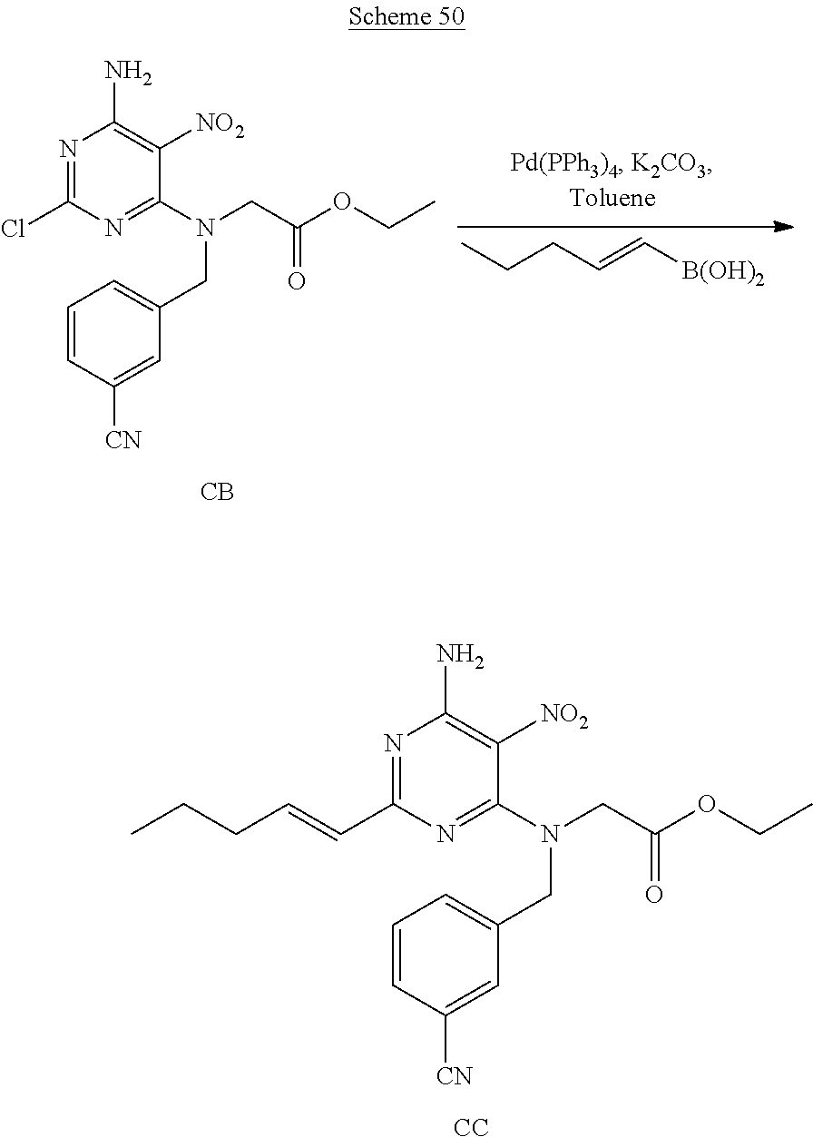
N1=C(Cl)N=C(N(CC(OCC)=O)CC2=CC=CC([CN])=C2)C([NO2])=C1N.[CB].CCCC=C[B(OH)2].N1=C(C=CCCC)N=C(N(CC(OCC)=O)CC2=CC=CC([CN])=C2)C([NO2])=C1N.[CC]
